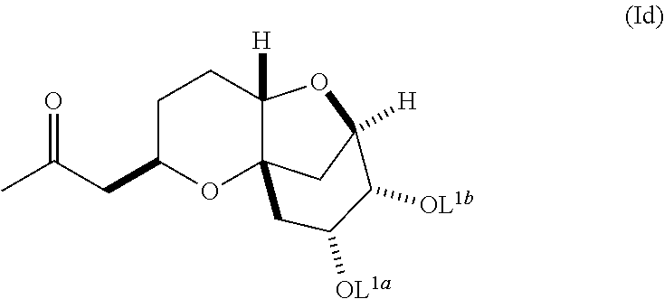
C1C(CC(C)=O)OC23C([H])(C1)OC([H])(C2)C([OL1b])C([OL1a])C3
